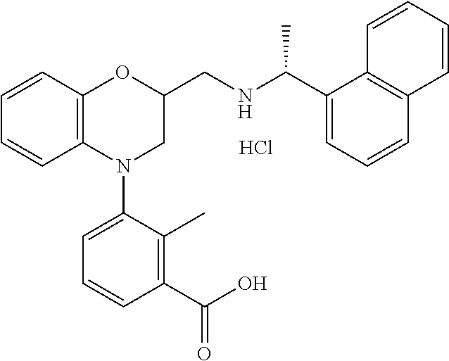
C1=CC2=C(C=C1)N(C1=CC=CC(C(O)=O)=C1C)CC(CNC(C1=CC=CC3=C1C=CC=C3)C)O2.Cl
